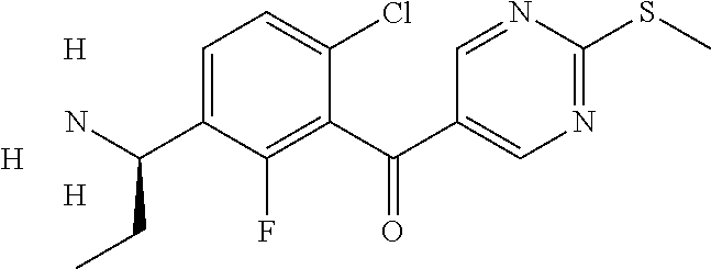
C1(C(C2=CN=C(SC)N=C2)=O)=C(F)C(C(N)CC)=CC=C1Cl.[H].[H].[H]
